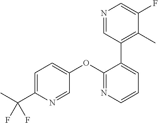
C1=C(C(F)(F)C)N=CC(OC2=NC=CC=C2C2=C(C)C(F)=CN=C2)=C1
